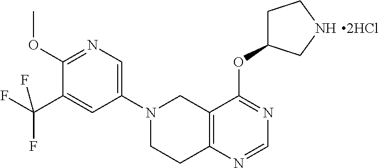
C1(N2CCC3=C(C2)C(OC2CCNC2)=NC=N3)=CN=C(OC)C(C(F)(F)F)=C1
